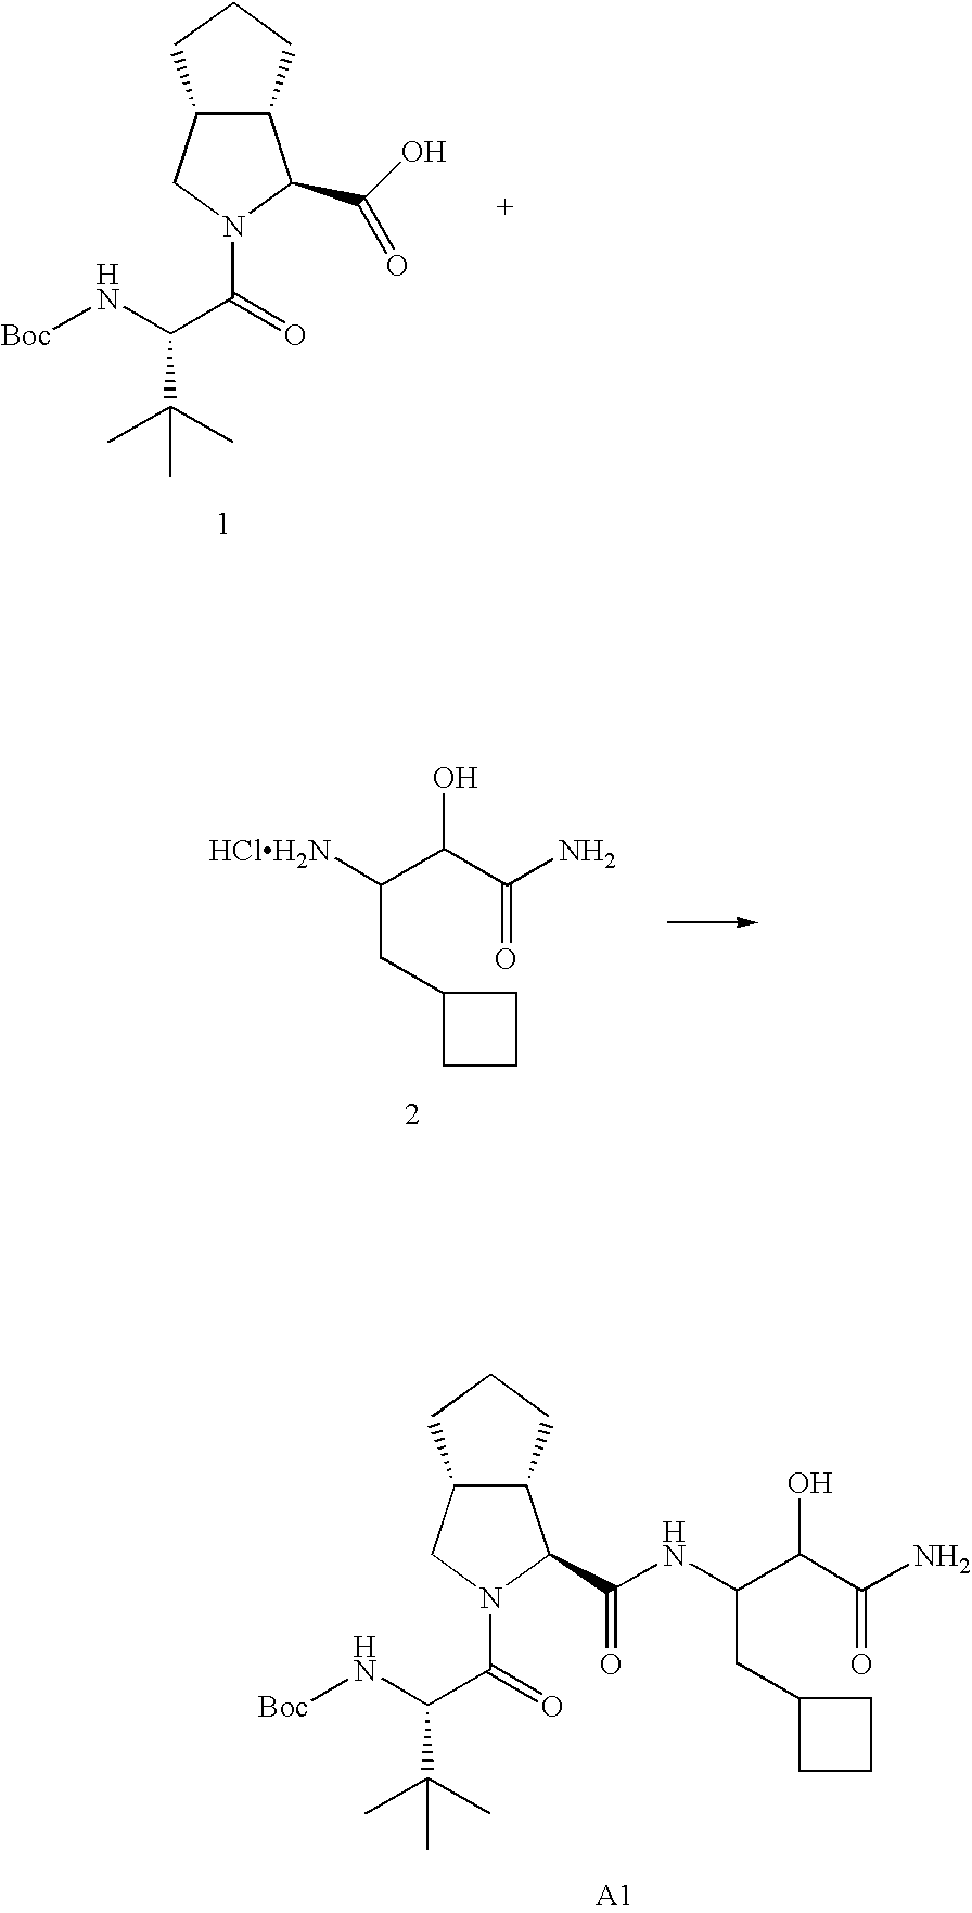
C12C(CN(C(=O)C(N[Boc])C(C)(C)C)C1C(NC(C(C(N)=O)O)CC1CCC1)=O)CCC2.C12C(CN(C(=O)C(N[Boc])C(C)(C)C)C1C(O)=O)CCC2.[HClH2N]C(C(C(N)=O)O)CC1CCC1
